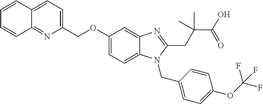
C1=CC2=CC=C(COC3=CC=C4C(=C3)N=C(CC(C(=O)O)(C)C)N4CC3=CC=C(OC(F)(F)F)C=C3)N=C2C=C1
